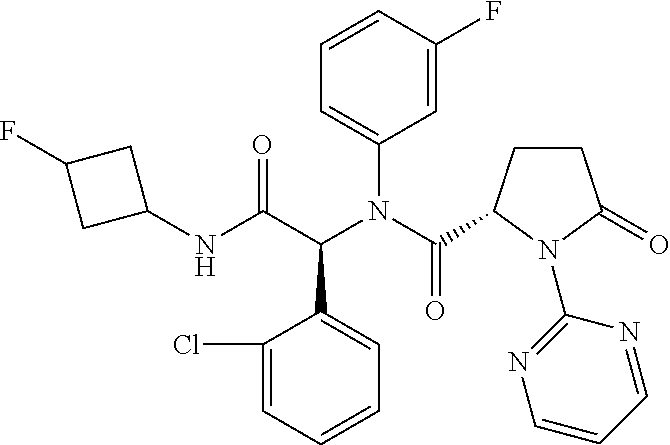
C1=C(Cl)C(C(C(NC2CC(F)C2)=O)N(C2=CC=CC(F)=C2)C(=O)C2CCC(=O)N2C2=NC=CC=N2)=CC=C1
